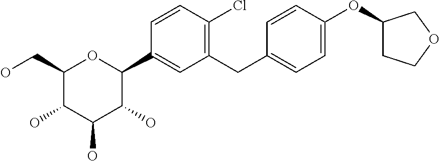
C1(CO)C(O)C(O)C(O)C(C2=CC(CC3=CC=C(OC4CCOC4)C=C3)=C(Cl)C=C2)O1
